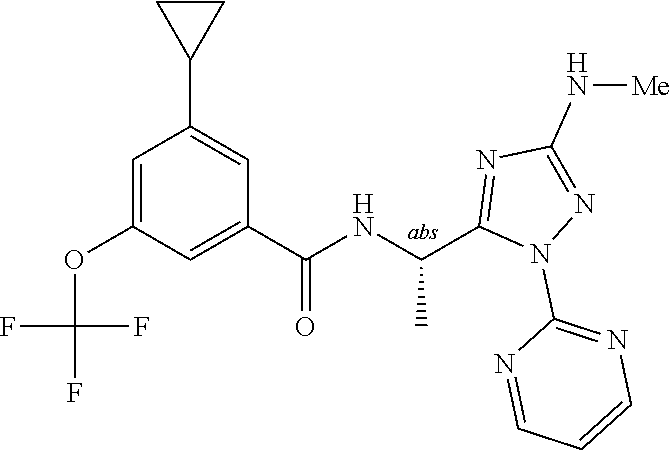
C1=C(OC(F)(F)F)C=C(C(=O)NC(C)C2=NC(N[Me])=NN2C2=NC=CC=N2)C=C1C1CC1
